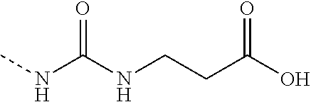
N(C(NC)=O)CCC(O)=O
